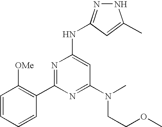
C1=CC=CC(C2=NC(NC3=NNC(C)=C3)=CC(N(C)CCOC)=N2)=C1[OMe]
